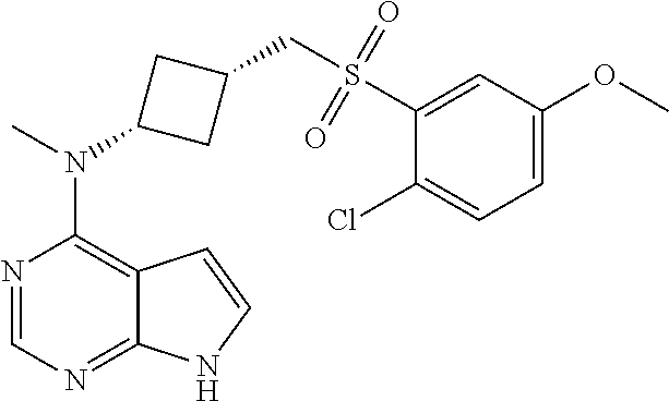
N1=CN=C2C(=C1N(C)C1CC(CS(C3=CC(OC)=CC=C3Cl)(=O)=O)C1)C=CN2
